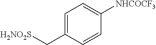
C1=C(C[H2NO2S])C=CC([NHCOCF3])=C1
